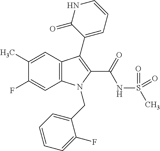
C1(C)=CC2=C(C=C1F)N(CC1=CC=CC=C1F)C(C(NS(C)(=O)=O)=O)=C2C1=CC=CNC1=O
